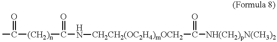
CC(=O)[(CH2)n]C(=O)N[CH2CH2(OC2H4)mOCH2]C(=O)[NH(CH2)pN(CH3)2]
